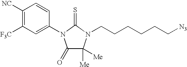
C1([NC])=C([F3C])C=C(N2C(=O)C([Me])([Me])N(CCCCCC[N3])C2=S)C=C1
